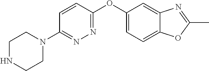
C1NCCN(C2=NN=C(OC3=CC=C4C(=C3)N=C(C)O4)C=C2)C1
